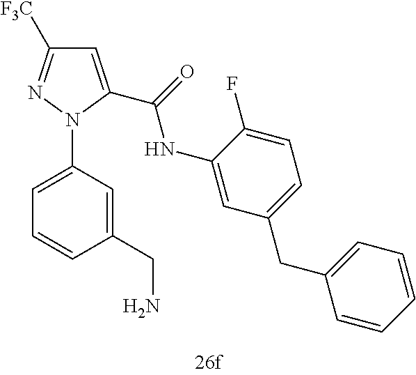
C1=C(N2C(C(=O)NC3=CC(CC4=CC=CC=C4)=CC=C3F)=CC([F3C])=N2)C=C(CN)C=C1
